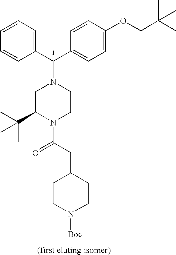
C1(C(C2=CC=C(OCC(C)(C)C)C=C2)N2CC(C(C)(C)C)N(C(CC3CCN([Boc])CC3)=O)CC2)=CC=CC=C1
